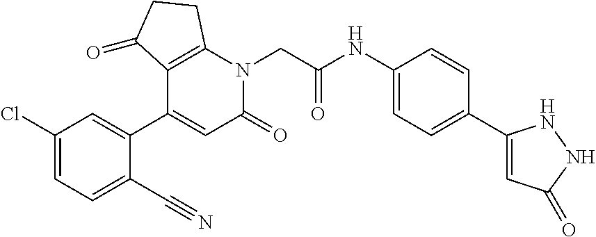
C1(Cl)=CC=C(C#N)C(C2=CC(=O)N(CC(NC3=CC=C(C4=CC(=O)NN4)C=C3)=O)C3=C2C(=O)CC3)=C1
